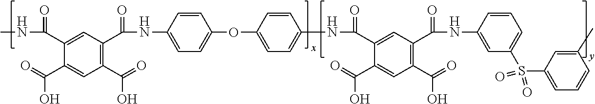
C1(C(=O)O)=C(C(NC2=CC=C(OC3=CC=C(NC(C4=CC(C(NC5=CC(S(C6=CC=CC(C)=C6)(=O)=O)=CC=C5)=O)=C(C(O)=O)C=C4C(=O)O)=O)C=C3)C=C2)=O)C=C(C(NC)=O)C(C(=O)O)=C1
